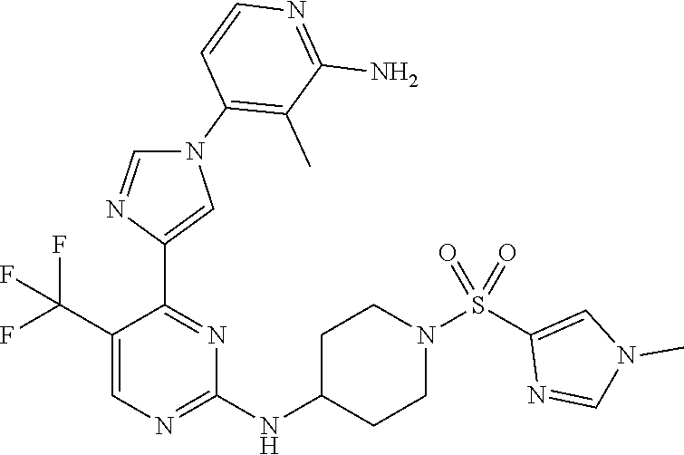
C1(C(F)(F)F)=CN=C(NC2CCN(S(C3=CN(C)C=N3)(=O)=O)CC2)N=C1C1=CN(C2=C(C)C(N)=NC=C2)C=N1
